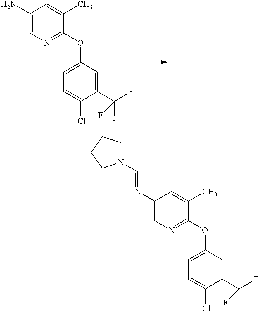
C1(N)=CN=C(OC2=CC=C(Cl)C(C(F)(F)F)=C2)C(C)=C1.C1(N=CN2CCCC2)=CN=C(OC2=CC=C(Cl)C(C(F)(F)F)=C2)C(C)=C1
